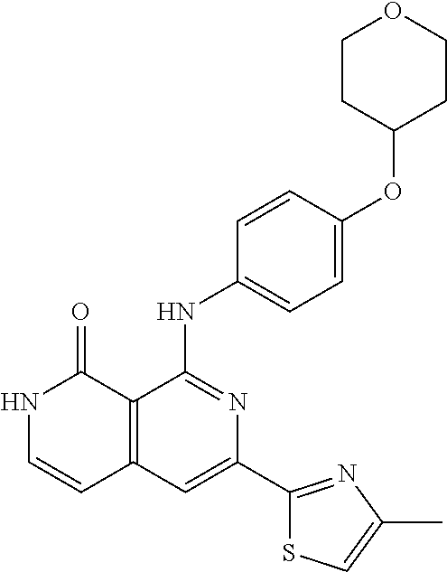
N1C=CC2=C(C1=O)C(NC1=CC=C(OC3CCOCC3)C=C1)=NC(C1=NC(C)=CS1)=C2
